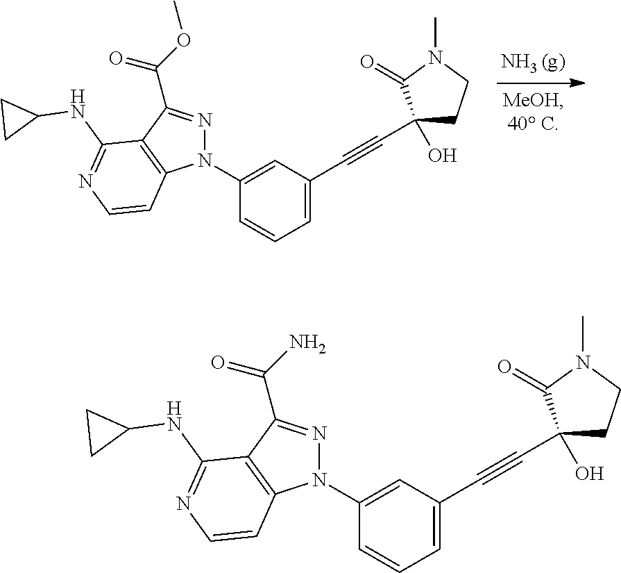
C1=C(C#CC2(O)CCN(C)C2=O)C=C(N2N=C(C(OC)=O)C3=C2C=CN=C3NC2CC2)C=C1.C1=C(C#CC2(O)CCN(C)C2=O)C=C(N2N=C(C(N)=O)C3=C2C=CN=C3NC2CC2)C=C1
